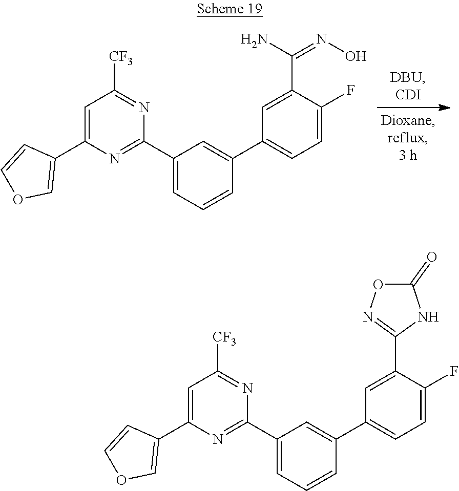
C1=C(C2=COC=C2)N=C(C2=CC=CC(C3=CC=C(F)C(C4=NOC(=O)N4)=C3)=C2)N=C1[CF3].C1=C(C2=COC=C2)N=C(C2=CC=CC(C3=CC=C(F)C(C(N)=NO)=C3)=C2)N=C1[CF3]
